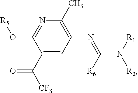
C1=C(C(=O)[CF3])C(O[R5])=NC(C)=C1N=C(N([R2])[R1])[R6]
